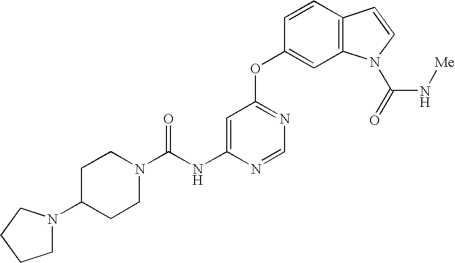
C(NC1=CC(OC2=CC3=C(C=C2)C=CN3C(=O)N[Me])=NC=N1)(N1CCC(N2CCCC2)CC1)=O
